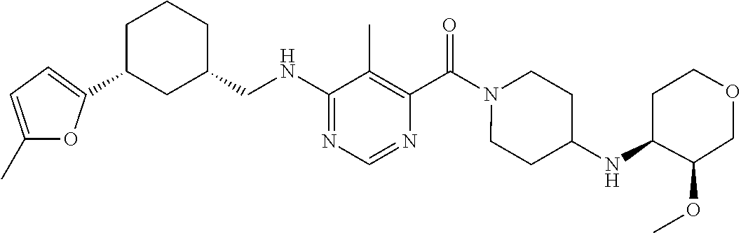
C1(CNC2=NC=NC(C(=O)N3CCC(NC4C(OC)COCC4)CC3)=C2C)CCCC(C2=CC=C(C)O2)C1
